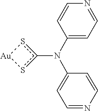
N(c1s[Au]s1)(C1=CC=NC=C1)C1=CC=NC=C1
